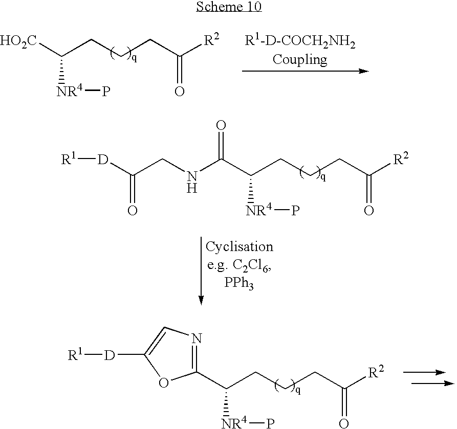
[HO2C]C(CCCC([R2])=O)[NR4]P.C(NC(C(CCCC([R2])=O)[NR4]P)=O)C([D][R1])=O.C1(C(CCCC([R2])=O)[NR4]P)=NC=C([D][R1])O1
